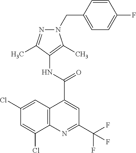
C12=C(N=C(C(F)(F)F)C=C1C(NC1=C(C)N(CC3=CC=C(F)C=C3)N=C1C)=O)C(Cl)=CC(Cl)=C2
